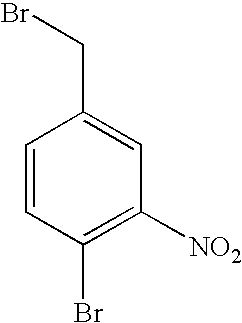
C1=CC(Br)=C([NO2])C=C1CBr
